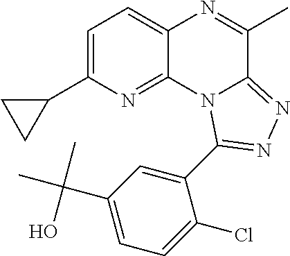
C1=C(C2CC2)N=C2C(=C1)N=C(C)C1=NN=C(C3=CC(C(C)(C)O)=CC=C3Cl)N21
